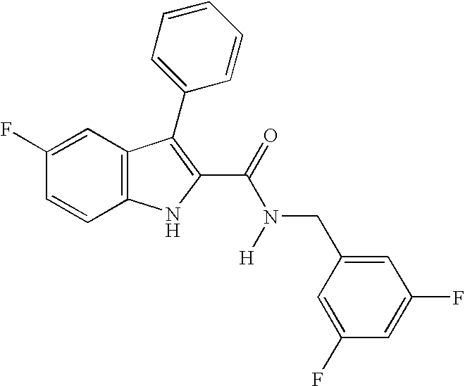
C12=C(C=CC(F)=C1)NC(C(=O)N([H])CC1=CC(F)=CC(F)=C1)=C2C1=CC=CC=C1
